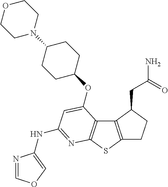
C12=C(SC3=C1C(OC1CCC(N4CCOCC4)CC1)=CC(NC1=COC=N1)=N3)CCC2CC(N)=O
